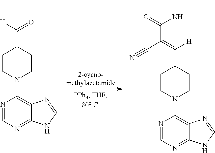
N1=CN=C2C(=C1N1CCC(C([H])=O)CC1)N=CN2.N1=CN=C2C(=C1N1CCC(C(=C(C(=O)NC)C#N)[H])CC1)N=CN2
